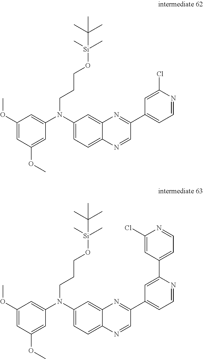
C1(OC)=CC(OC)=CC(N(C2=CC=C3C(=C2)N=C(C2=CC=NC(Cl)=C2)C=N3)CCCO[Si](C(C)(C)C)(C)C)=C1.C1(OC)=CC(OC)=CC(N(C2=CC=C3C(=C2)N=C(C2=CC=NC(C4=CC=NC(Cl)=C4)=C2)C=N3)CCCO[Si](C(C)(C)C)(C)C)=C1
